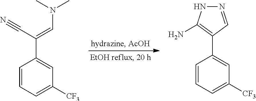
C1=CC=C([CF3])C=C1C(C#N)=CN(C)C.C1=CC=C([CF3])C=C1C1=C(N)NN=C1
